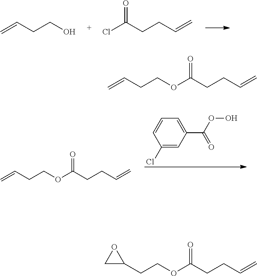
C=CCCO.ClC(CCC=C)=O.C=CCCOC(CCC=C)=O.C1(Cl)=CC(C(OO)=O)=CC=C1.C=CCCOC(CCC=C)=O.C1(CCOC(CCC=C)=O)OC1
